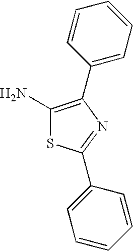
C1(N)=C(C2=CC=CC=C2)N=C(C2=CC=CC=C2)S1
